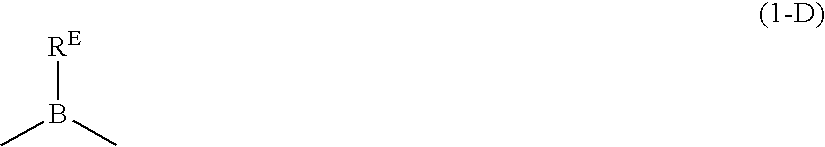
[RE]B(C)C
